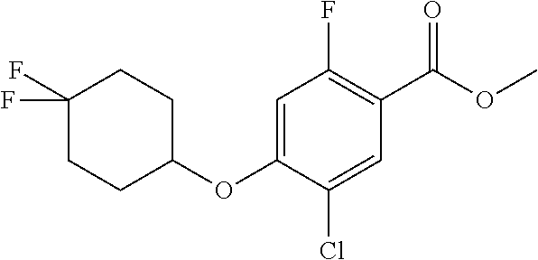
C1(F)=C(C(OC)=O)C=C(Cl)C(OC2CCC(F)(F)CC2)=C1
